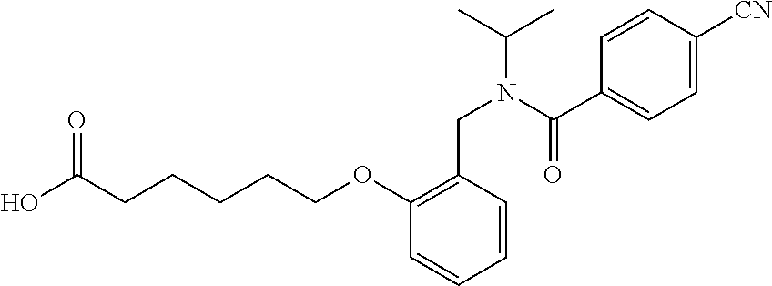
OC(CCCCCOC1=C(CN(C(C)C)C(C2=CC=C([CN])C=C2)=O)C=CC=C1)=O
